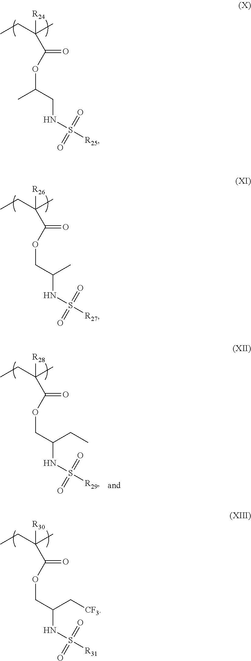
CCC(C)([R24])C(OC(C)CNS([R25])(=O)=O)=O.CCC(C)([R26])C(OCC(NS([R27])(=O)=O)C)=O.CCC(C)([R28])C(OCC(NS([R29])(=O)=O)CC)=O.CCC(C)([R30])C(OCC(NS([R31])(=O)=O)C[CF3])=O
